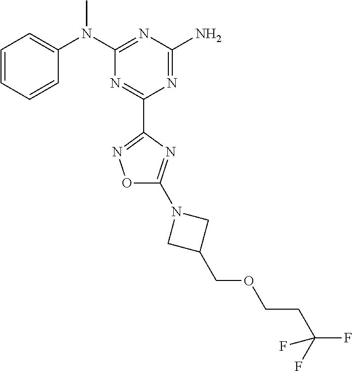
C1=CC=CC(N(C2=NC(N)=NC(C3=NOC(N4CC(COCCC(F)(F)F)C4)=N3)=N2)C)=C1
